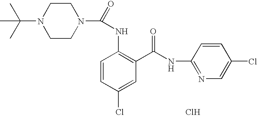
CC(C)(C)N1CCN(C(=O)NC2=C(C(NC3=NC=C(Cl)C=C3)=O)C=C(Cl)C=C2)CC1.Cl
